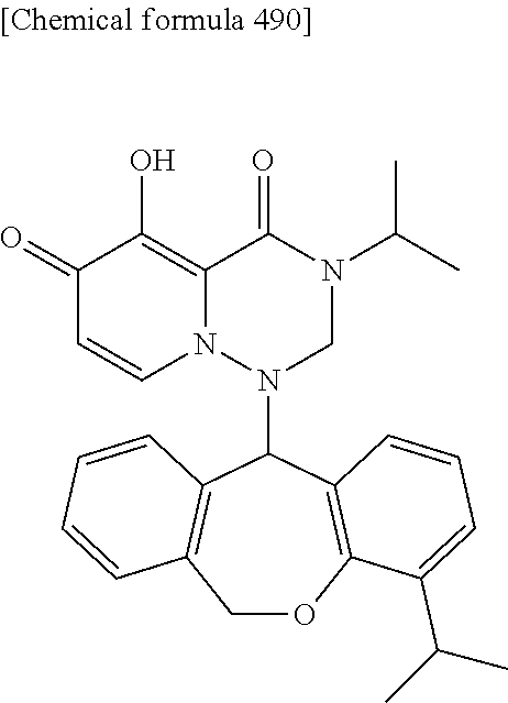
C1(=O)C=CN2C(=C1O)C(=O)N(C(C)C)CN2C1C2=C(COC3=C1C=CC=C3C(C)C)C=CC=C2
